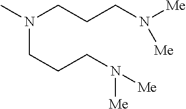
CN(CCCN([Me])[Me])CCCN([Me])[Me]
